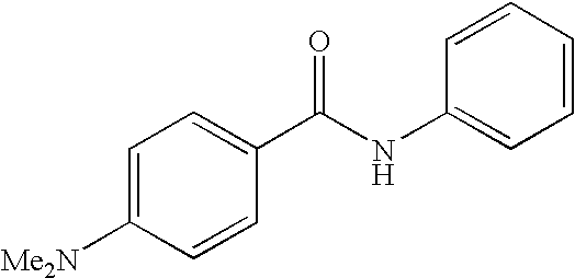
C1=C([Me2N])C=CC(C(NC2=CC=CC=C2)=O)=C1
